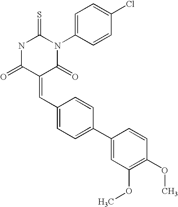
N1C(=O)C(=CC2=CC=C(C3=CC(OC)=C(OC)C=C3)C=C2)C(=O)N(C2=CC=C(Cl)C=C2)C1=S
